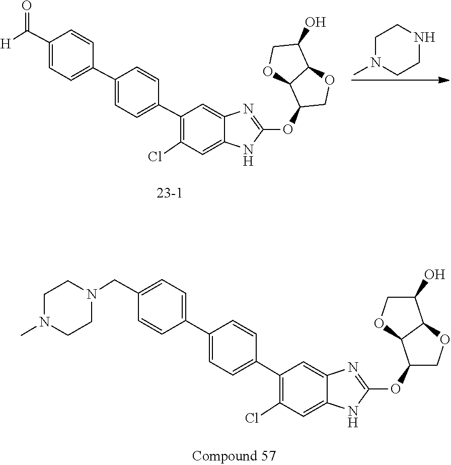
C12C(OC3=NC4=CC(C5=CC=C(C6=CC=C(C([H])=O)C=C6)C=C5)=C(Cl)C=C4N3)COC1C(O)CO2.C1CN(C)CCN1.C1CN(C)CCN1CC1=CC=C(C2=CC=C(C3=C(Cl)C=C4NC(OC5C6OCC(O)C6OC5)=NC4=C3)C=C2)C=C1
